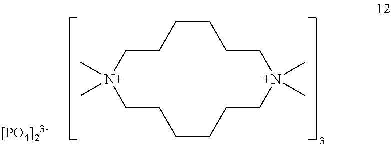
C1CCCCC[N+](C)(C)CCCCCC[N+]1(C)C
